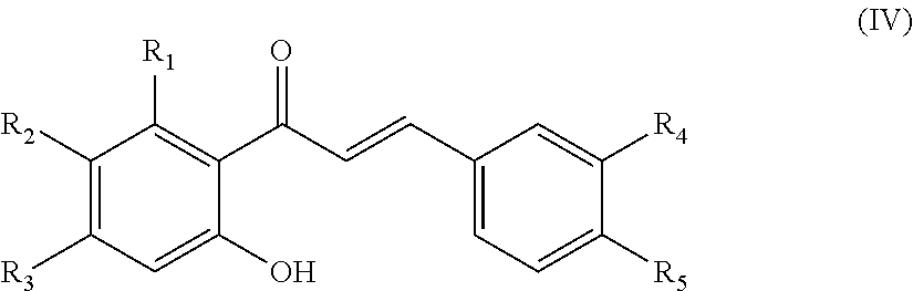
C1([R2])=C([R3])C=C(O)C(C(C=CC2=CC=C([R5])C([R4])=C2)=O)=C1[R1]
